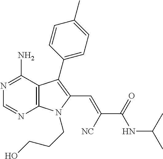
N1=C(N)C2=C(N=C1)N(CCCO)C(C=C(C(NC(C)C)=O)[NC])=C2C1=CC=C(C)C=C1
